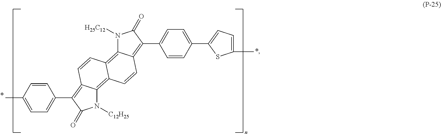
CC1=CC=C(C2=C3C(=C4C(=C5C(=C(C6=CC=C(C7=CC=C(C)S7)C=C6)C(=O)N5[H25C12])C=C4)C=C3)N([C12H25])C2=O)C=C1
